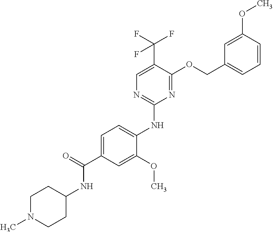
C1=C(C(=O)NC2CCN(C)CC2)C=C(OC)C(NC2=NC=C(C(F)(F)F)C(OCC3=CC=CC(OC)=C3)=N2)=C1
